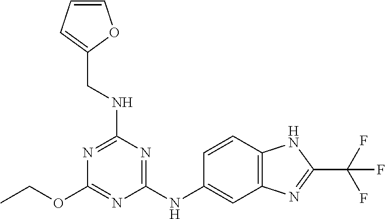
C(OC1=NC(NC2=CC3=C(C=C2)NC(C(F)(F)F)=N3)=NC(NCC2=CC=CO2)=N1)C
